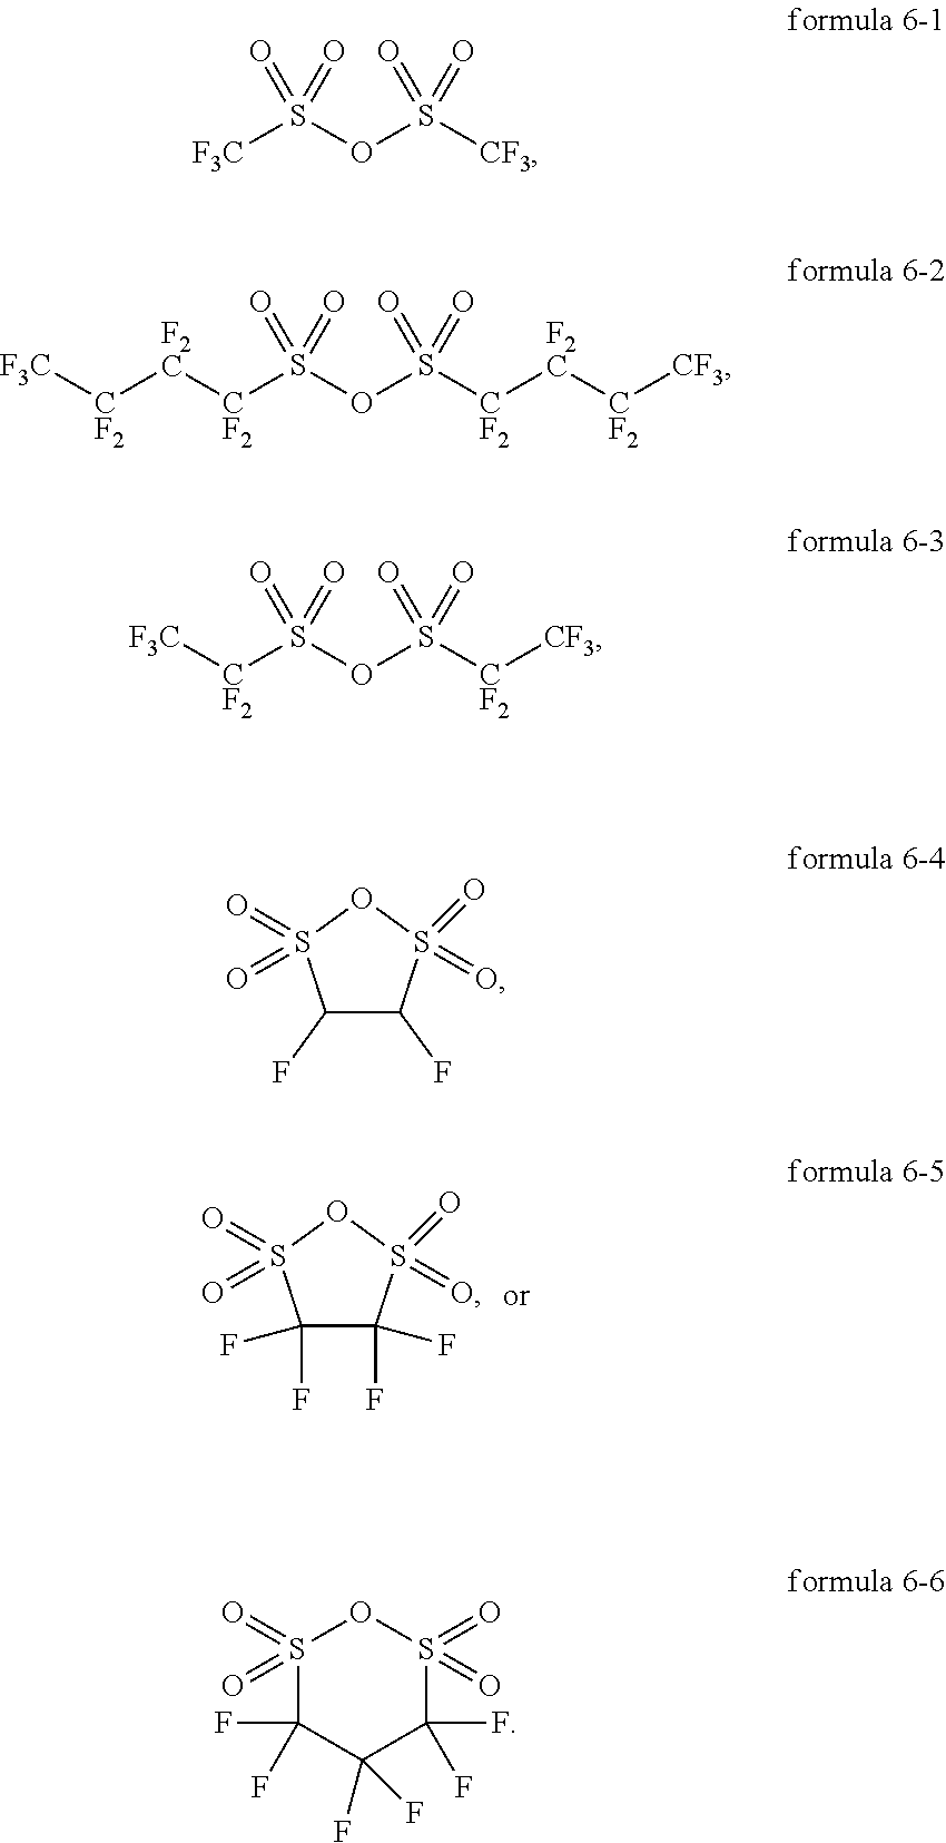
C1(F)(F)C(F)(F)S(=O)(=O)OS1(=O)=O.[CF3]S(OS([F3C])(=O)=O)(=O)=O.[CF3][CF2][F2C][CF2]S(OS([CF2][F2C][CF2][F3C])(=O)=O)(=O)=O.[CF3][CF2]S(OS([CF2][F3C])(=O)=O)(=O)=O.C1(F)C(F)S(=O)(=O)OS1(=O)=O.S1(=O)(=O)C(F)(F)C(F)(F)C(F)(F)S(=O)(=O)O1
